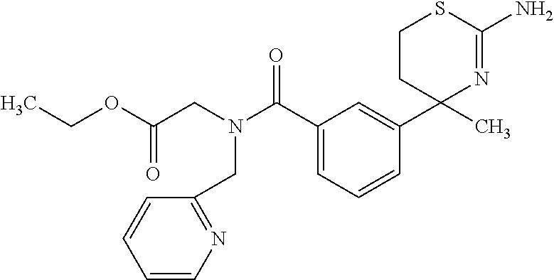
C1CC(C)(C2=CC(C(N(CC(OCC)=O)CC3=NC=CC=C3)=O)=CC=C2)N=C(N)S1
